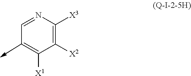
C1([X2])=C([X3])N=CC=C1[X1]
